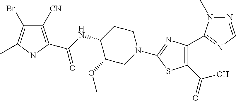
C1([CN])=C(C(NC2C(OC)CN(C3=NC(C4=NC=NN4C)=C(C(O)=O)S3)CC2)=O)NC(C)=C1Br
